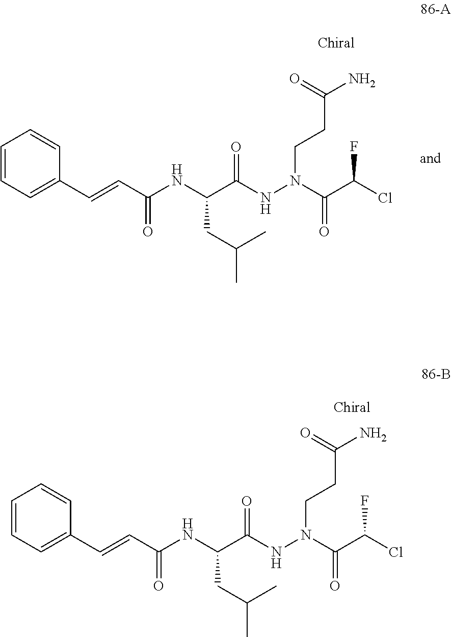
C(C(NN(C(C(Cl)F)=O)CCC(N)=O)=O)(NC(C=CC1=CC=CC=C1)=O)CC(C)C.C(C(NN(C(C(Cl)F)=O)CCC(N)=O)=O)(NC(C=CC1=CC=CC=C1)=O)CC(C)C
